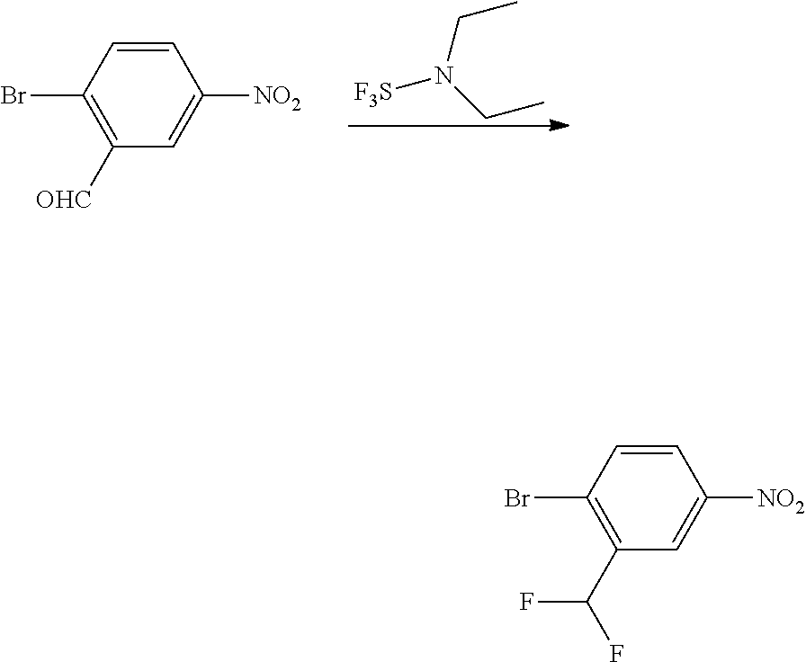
CCN(CC)[F3S].C1=CC(Br)=C([OHC])C=C1[NO2].C1=CC(Br)=C(C(F)F)C=C1[NO2]
